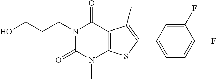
N1(CCCO)C(=O)N(C)C2=C(C1=O)C(C)=C(C1=CC=C(F)C(F)=C1)S2
